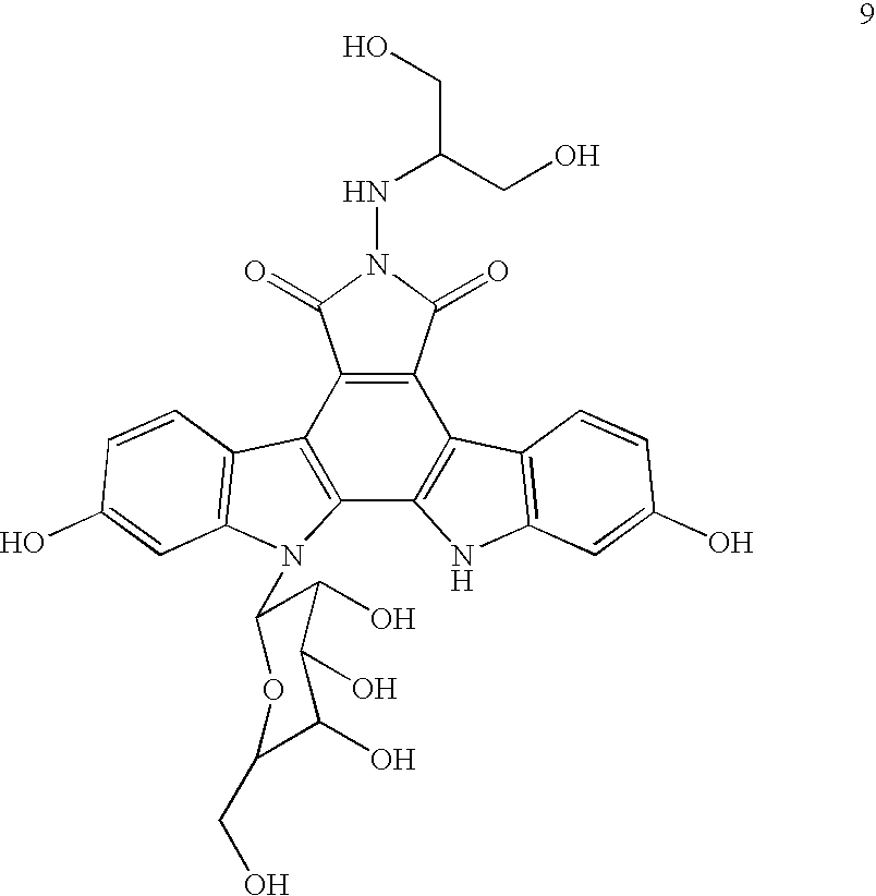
C12=C(C3=C(C4=C1C(=O)N(NC(CO)CO)C4=O)C1=C(N3)C=C(O)C=C1)N(C1C(O)C(O)C(O)C(CO)O1)C1=C2C=CC(O)=C1
